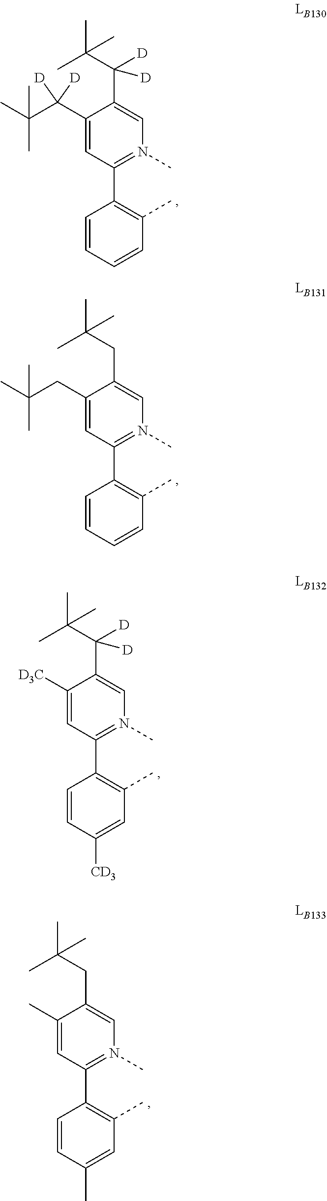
C1(C(C(C)(C)C)([D])[D])=CC(C2=C(C)C=CC=C2)=N(C)C=C1C(C(C)(C)C)([D])[D].C1(CC(C)(C)C)=CC(C2=C(C)C=CC=C2)=N(C)C=C1CC(C)(C)C.C1([D3C])=CC(C2=C(C)C=C([CD3])C=C2)=N(C)C=C1C(C(C)(C)C)([D])[D].C1(C)=CC(C2=C(C)C=C(C)C=C2)=N(C)C=C1CC(C)(C)C
